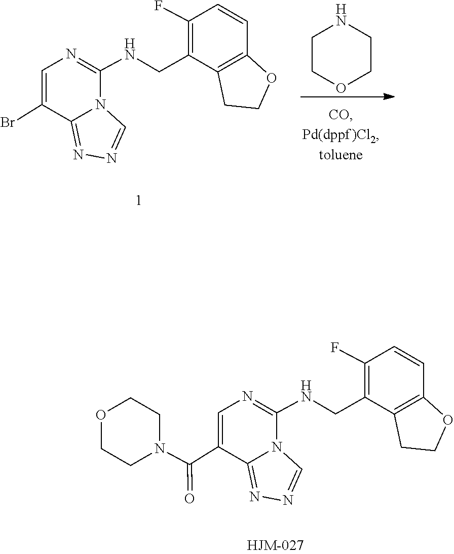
N1=C2N(C(NCC3=C(F)C=CC4=C3CCO4)=NC=C2Br)C=N1.C1COCCN1.N1=C2N(C(NCC3=C(F)C=CC4=C3CCO4)=NC=C2C(=O)N2CCOCC2)C=N1
